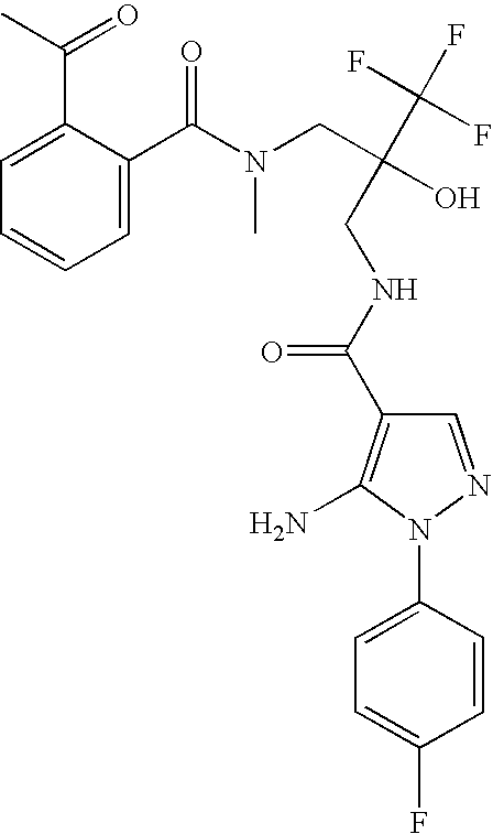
C1=C(N2N=CC(C(=O)NCC(CN(C(C3=CC=CC=C3C(C)=O)=O)C)(O)C(F)(F)F)=C2N)C=CC(F)=C1
